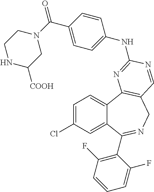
C1=C(Cl)C=C2C(=C1)C1=C(CN=C2C2=C(F)C=CC=C2F)C=NC(NC2=CC=C(C(=O)N3CCNC([COOH])C3)C=C2)=N1
